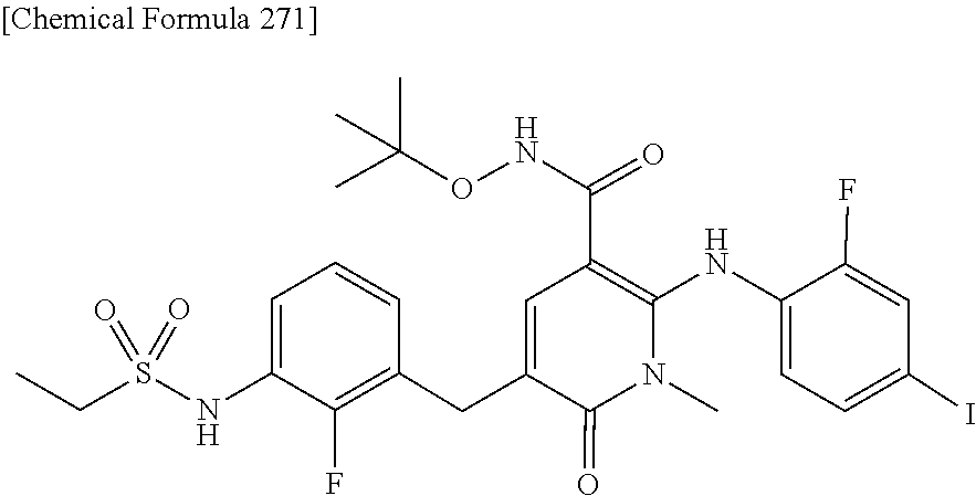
O=S(=O)(CC)NC1=CC=CC(CC2=CC(C(NOC(C)(C)C)=O)=C(NC3=CC=C(I)C=C3F)N(C)C2=O)=C1F
